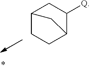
C12CCC(C([Q])C1)C2
